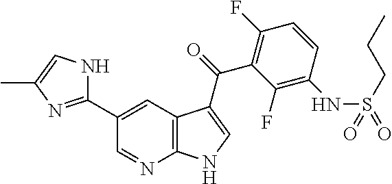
C1(C2=CC3=C(N=C2)NC=C3C(=O)C2=C(F)C=CC(NS(=O)(CCC)=O)=C2F)=NC(C)=CN1
